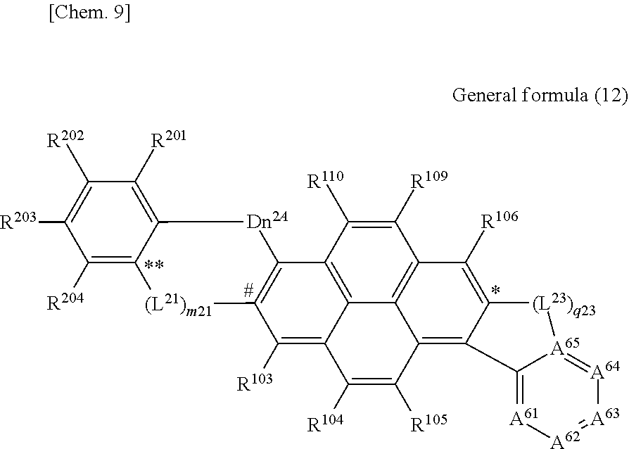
C1([R202])=C([R203])C([R204])=C2C(=C1[R201])[Dn2A]C1=C([(L21)m21]2)C([R103])=C2C3=C1C([R110])=C([R109])C1=C3C(=C3C(=C1[R106])[(L23)q23][A65]1=[A64][A63]=[A62][A61]=C31)C([R105])=C2[R104]
